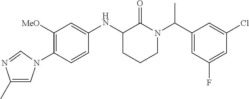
C1([MeO])=C(N2C=C(C)N=C2)C=CC(NC2CCCN(C(C3=CC(F)=CC(Cl)=C3)C)C2=O)=C1
